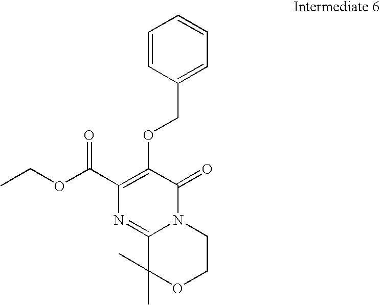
C1(C(OCC)=O)=C(OCC2=CC=CC=C2)C(=O)N2C(=N1)C(C)(C)OCC2
